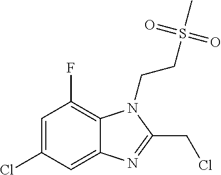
C1=C(Cl)C=C2C(=C1F)N(CCS(C)(=O)=O)C(CCl)=N2
